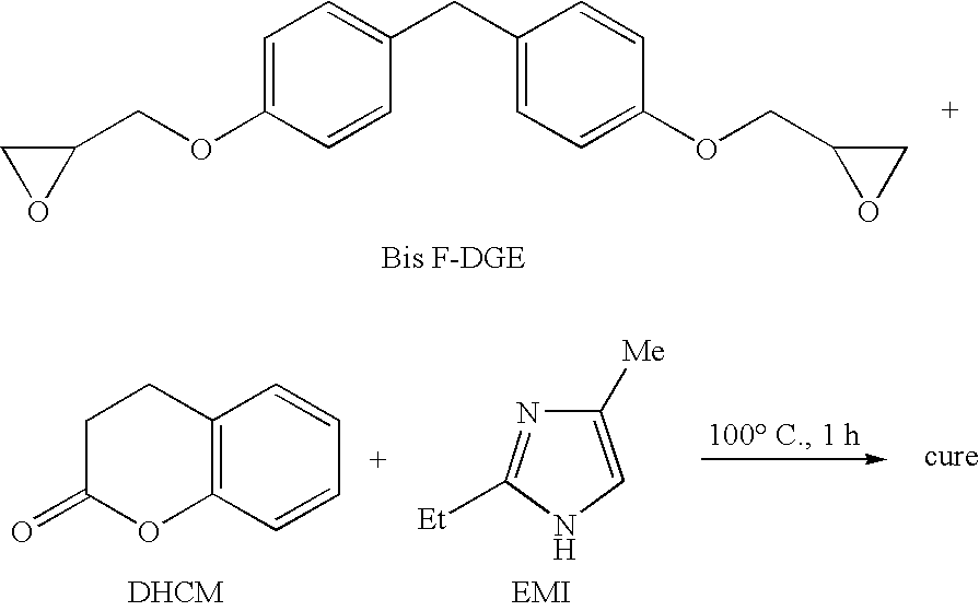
C1([Me])=CNC([Et])=N1.C12=C(C=CC=C1)OC(=O)CC2.C1=C(OCC2CO2)C=CC(CC2=CC=C(OCC3CO3)C=C2)=C1
